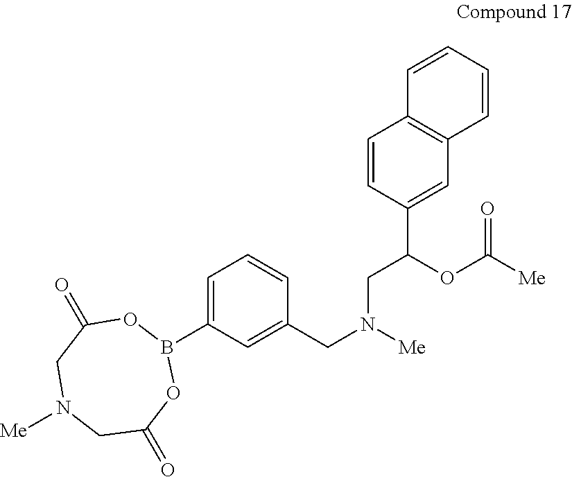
C1=CC2=C(C=C1)C=C(C(CN(CC1=CC(B3OC(=O)CN([Me])CC(=O)O3)=CC=C1)[Me])OC([Me])=O)C=C2
